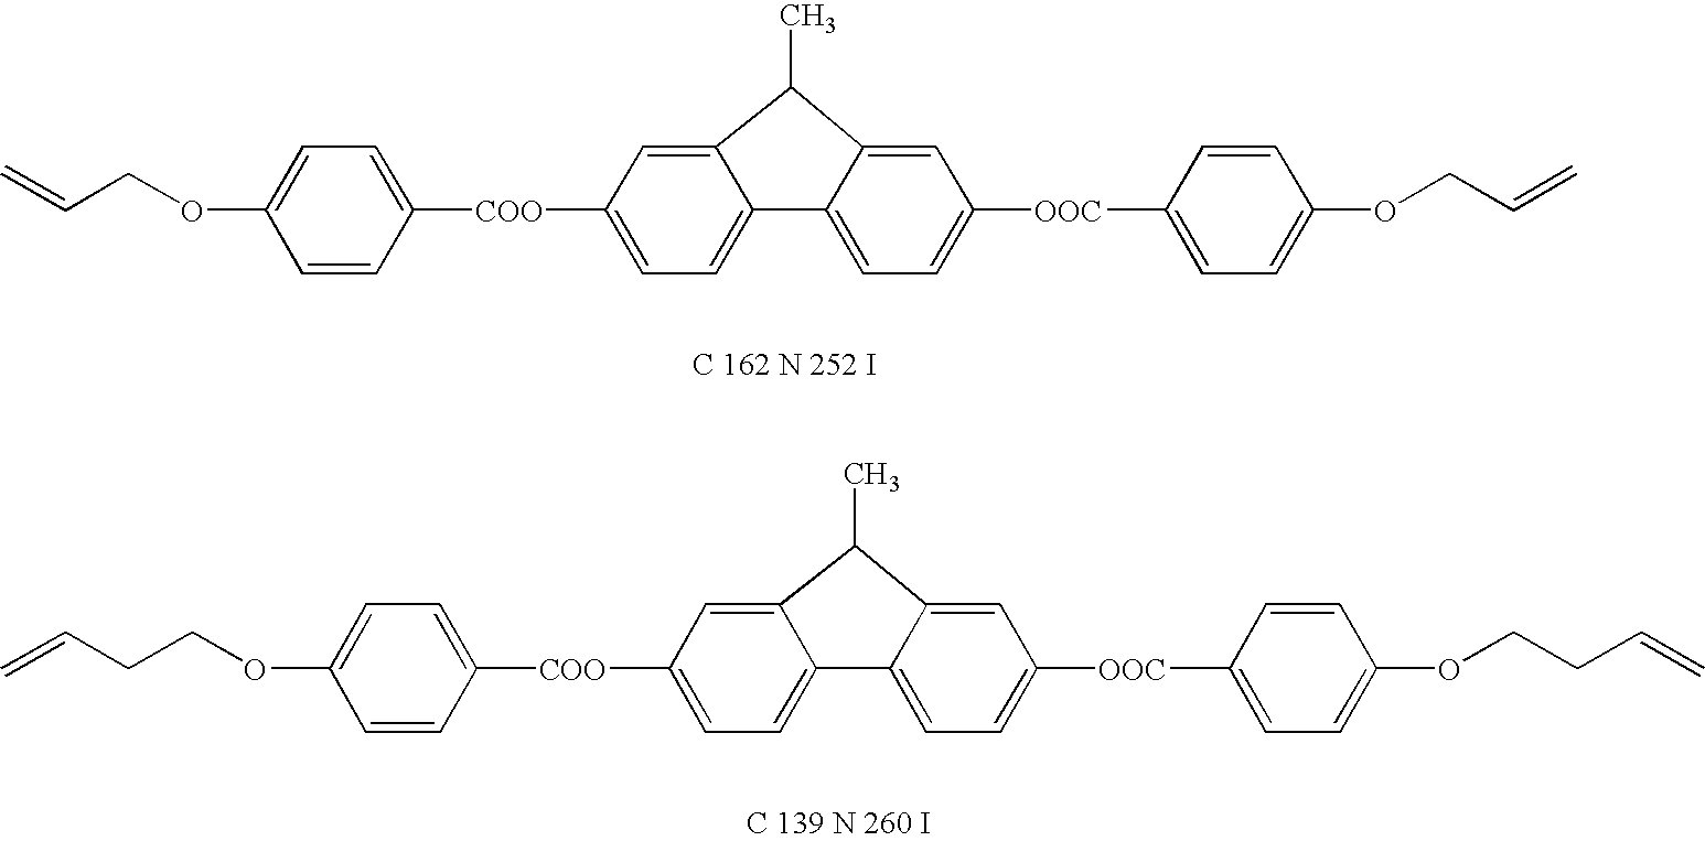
C1(OCC=C)=CC=C([COO]C2=CC=C3C(=C2)C(C)C2=CC([OOC]C4=CC=C(OCC=C)C=C4)=CC=C32)C=C1.C1(OCCC=C)=CC=C([COO]C2=CC=C3C(=C2)C(C)C2=CC([OOC]C4=CC=C(OCCC=C)C=C4)=CC=C32)C=C1
